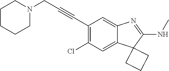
C12=CC(Cl)=C(C#CCN3CCCCC3)C=C1N=C(NC)C21CCC1
